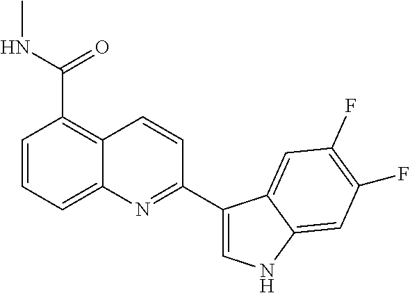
C1=CC=C2C(=C1C(NC)=O)C=CC(C1=CNC3=CC(F)=C(F)C=C13)=N2
